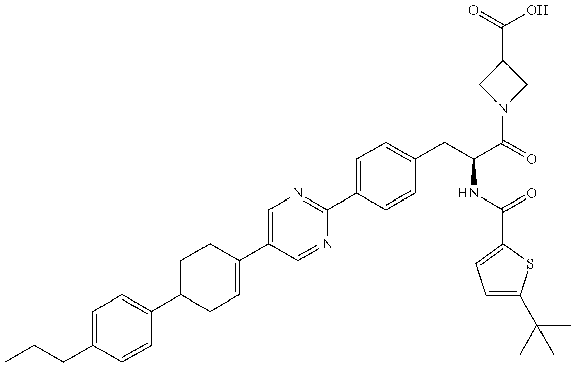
C1C(C2=CC=C(CCC)C=C2)CC=C(C2=CN=C(C3=CC=C(CC(C(=O)N4CC(C(=O)O)C4)NC(=O)C4=CC=C(C(C)(C)C)S4)C=C3)N=C2)C1
